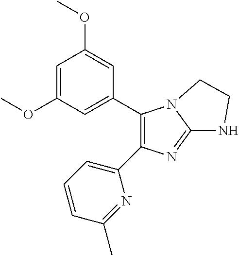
C1=C(OC)C=C(C2=C(C3=CC=CC(C)=N3)N=C3N2CCN3)C=C1OC
